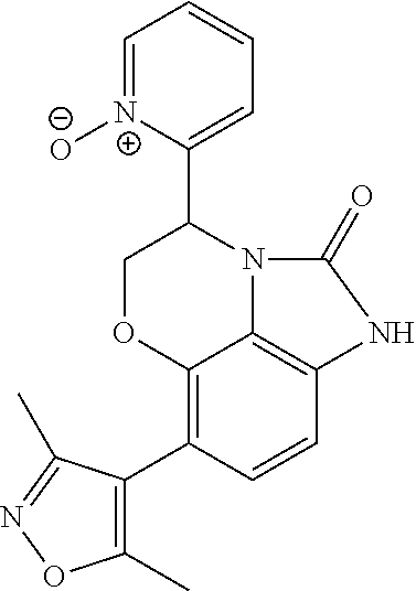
C12=C(C3=C(C)ON=C3C)C=CC3=C1N(C(C1=CC=CC=[N+]1[O-])CO2)C(=O)N3
